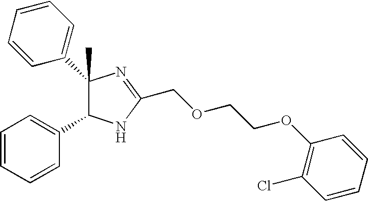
C1(C2=CC=CC=C2)(C)C(C2=CC=CC=C2)NC(COCCOC2=C(Cl)C=CC=C2)=N1
